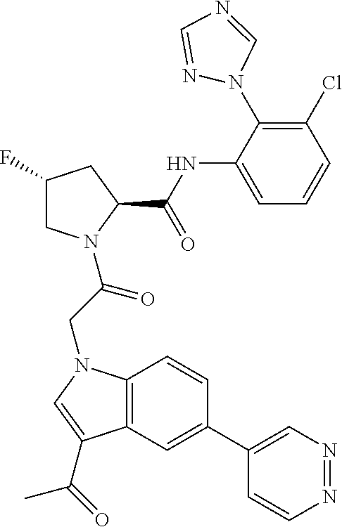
C1(F)CN(C(CN2C3=C(C=C(C4=CN=NC=C4)C=C3)C(C(C)=O)=C2)=O)C(C(NC2=CC=CC(Cl)=C2N2N=CN=C2)=O)C1
